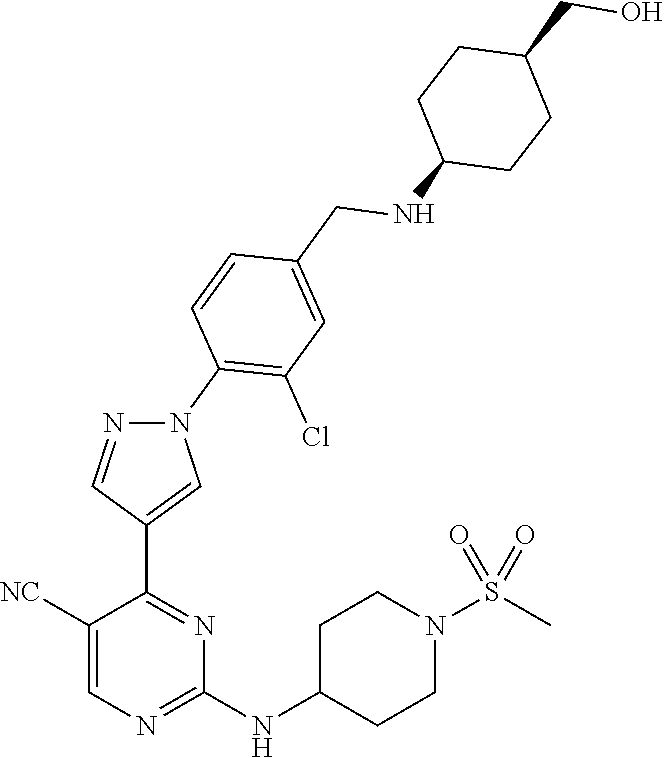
C1([NC])=CN=C(NC2CCN(S(C)(=O)=O)CC2)N=C1C1=CN(C2=C(Cl)C=C(CNC3CCC(CO)CC3)C=C2)N=C1
